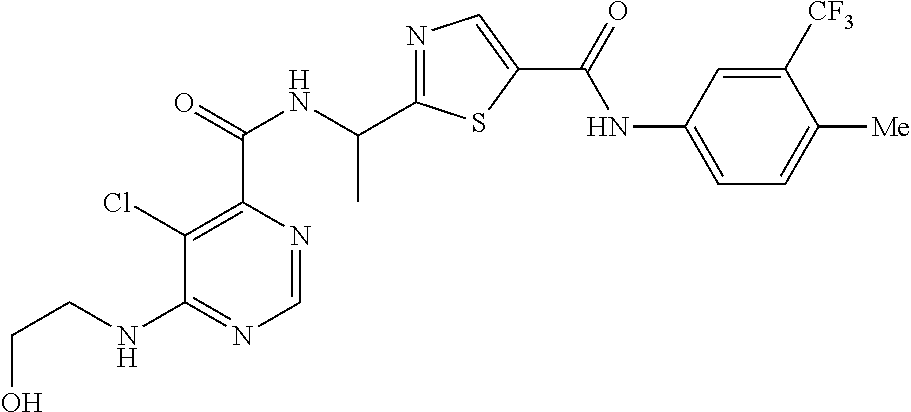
C1=NC(C(=O)NC(C2=NC=C(C(=O)NC3=CC=C([Me])C([CF3])=C3)S2)C)=C(Cl)C(NCCO)=N1
